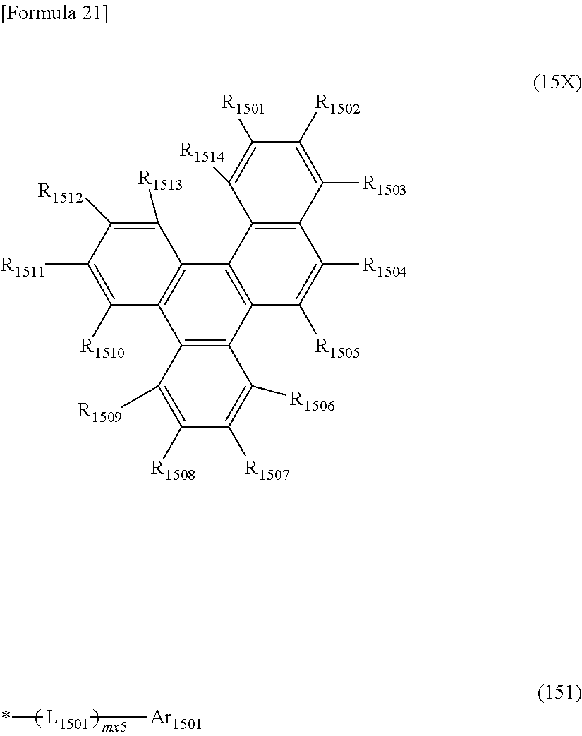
*[L1501]C[Ar1501].C1([R1502])=C([R1503])C2=C(C([R1514])=C1[R1501])C1=C(C([R1505])=C2[R1504])C2=C(C3=C1C([R1513])=C([R1512])C([R1511])=C3[R1510])C([R1509])=C([R1508])C([R1507])=C2[R1506]
